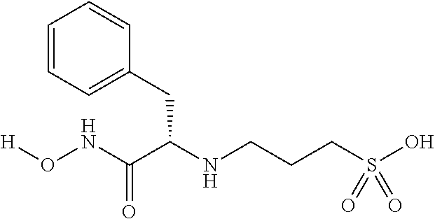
C(CCNC(C(NO[H])=O)CC1=CC=CC=C1)S(O)(=O)=O
